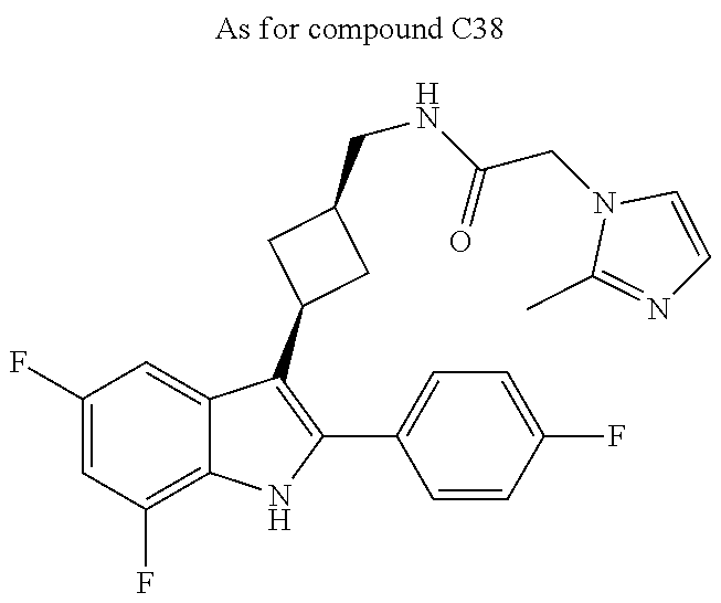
C1(F)=CC(F)=C2C(=C1)C(C1CC(CNC(CN3C(C)=NC=C3)=O)C1)=C(C1=CC=C(F)C=C1)N2
